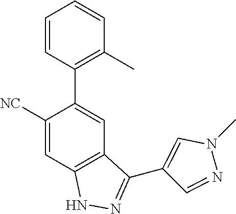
C1=CC(C2=CC3=C(C=C2[NC])NN=C3C2=CN(C)N=C2)=C(C)C=C1
